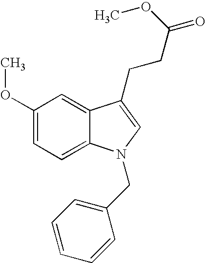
C1(OC)=CC=C2C(=C1)C(CCC(=O)OC)=CN2CC1=CC=CC=C1
